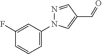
C1=C(N2N=CC(C=O)=C2)C=C(F)C=C1
